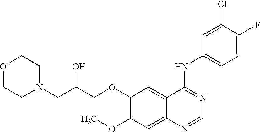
C(COC1=C(OC)C=C2C(=C1)C(NC1=CC=C(F)C(Cl)=C1)=NC=N2)(CN1CCOCC1)O
